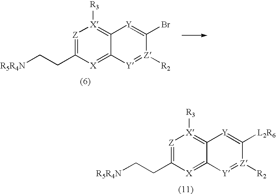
[Z]1=C(CC[R5R4N])[X]=C2C(=[X]1[R3])[Y]=C([L2R6])[Z]([R2])=[Y]2.[Z]1=C(CC[R5R4N])[X]=C2C(=[X]1[R3])[Y]=C(Br)[Z]([R2])=[Y]2
